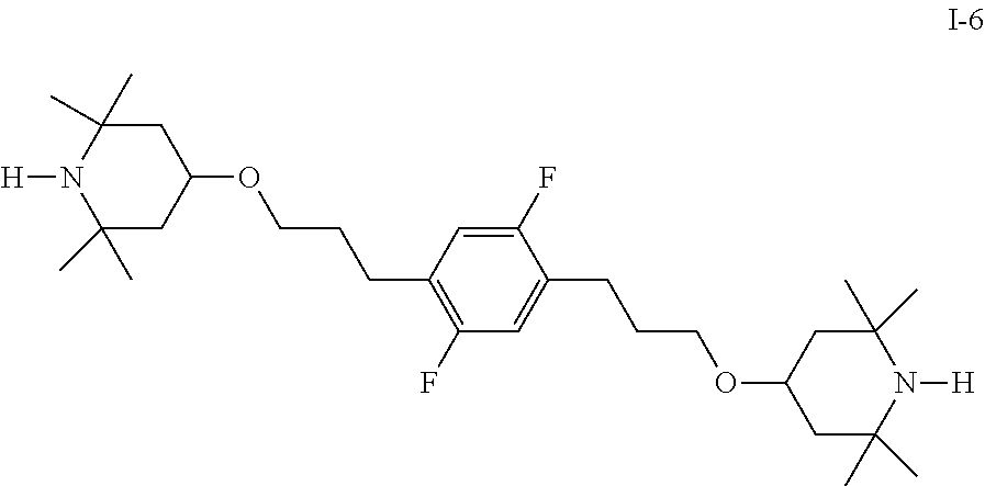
N1([H])C(C)(C)CC(OCCCC2=C(F)C=C(CCCOC3CC(C)(C)N([H])C(C)(C)C3)C(F)=C2)CC1(C)C
